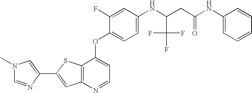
C12=C(SC(C3=CN(C)C=N3)=C1)C(OC1=CC=C(NC(CC(NC3=CC=CC=C3)=O)C(F)(F)F)C=C1F)=CC=N2
